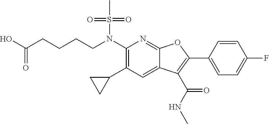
N(C1=C(C2CC2)C=C2C(=N1)OC(C1=CC=C(F)C=C1)=C2C(NC)=O)(S(C)(=O)=O)CCCCC(O)=O
